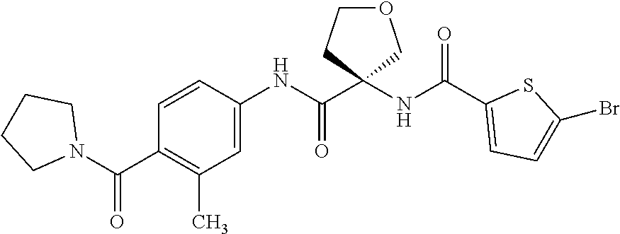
C(C1=C(C)C=C(NC(C2(NC(C3=CC=C(Br)S3)=O)COCC2)=O)C=C1)(N1CCCC1)=O
